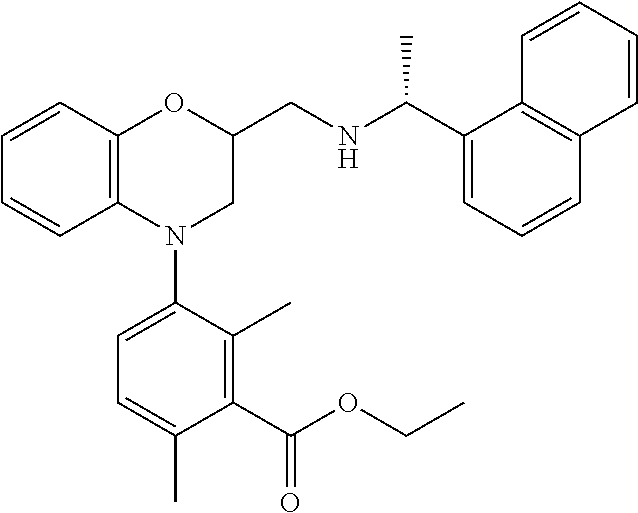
C1=CC2=C(C=C1)N(C1=CC=C(C)C(C(OCC)=O)=C1C)CC(CNC(C1=CC=CC3=C1C=CC=C3)C)O2
